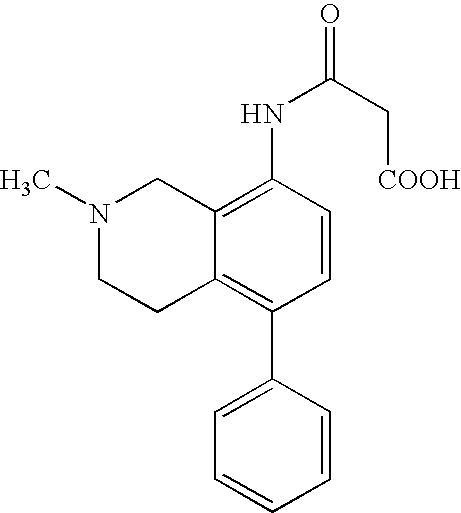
C1=CC(NC(=O)C[COOH])=C2C(=C1C1=CC=CC=C1)CCN(C)C2
